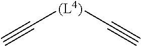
C([(L4)]C#C)#C
